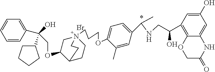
Br.C1=CC(C(O)(C2CCCC2)COC2C3CCN(CCCOC4=CC=C(C(NCC(C5=C6C(=CC(O)=C5)NC(=O)CO6)O)C)C=C4C)(C2)CC3)=CC=C1
